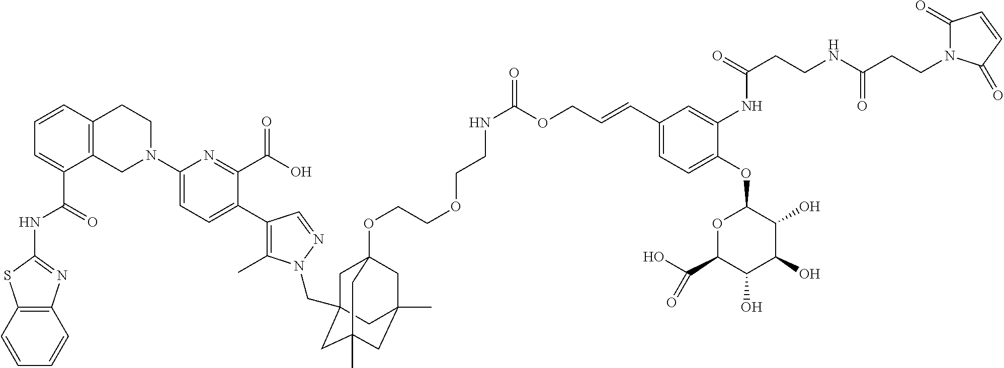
C12=C(C=CC=C1)N=C(NC(C1=CC=CC3=C1CN(C1=CC=C(C4=C(C)N(CC56CC7(OCCOCCNC(=O)OCC=CC8=CC=C(OC9C(O)C(O)C(O)C(C(O)=O)O9)C(NC(CCNC(CCN9C(=O)C=CC9=O)=O)=O)=C8)CC(C)(CC(C)(C5)C7)C6)N=C4)C(C(O)=O)=N1)CC3)=O)S2
